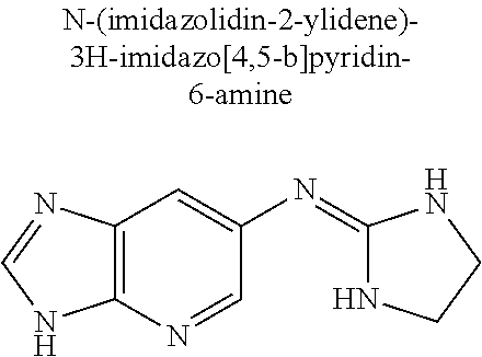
C12=C(N=CN1)C=C(N=C1NCCN1)C=N2
